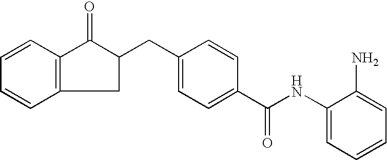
C1(NC(C2=CC=C(CC3C(=O)C4=C(C3)C=CC=C4)C=C2)=O)=CC=CC=C1N
